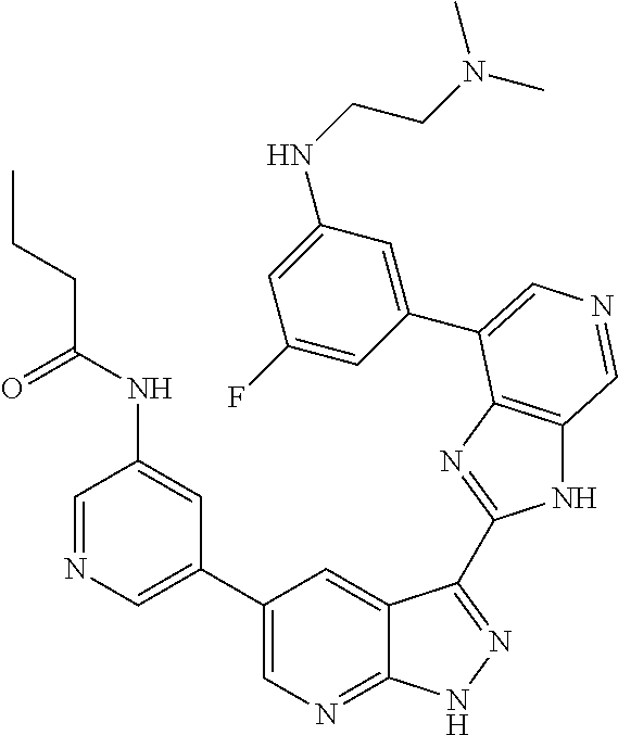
C1(C2=CN=CC(NC(CCC)=O)=C2)=CN=C2C(=C1)C(C1=NC3=C(N1)C=NC=C3C1=CC(NCCN(C)C)=CC(F)=C1)=NN2
